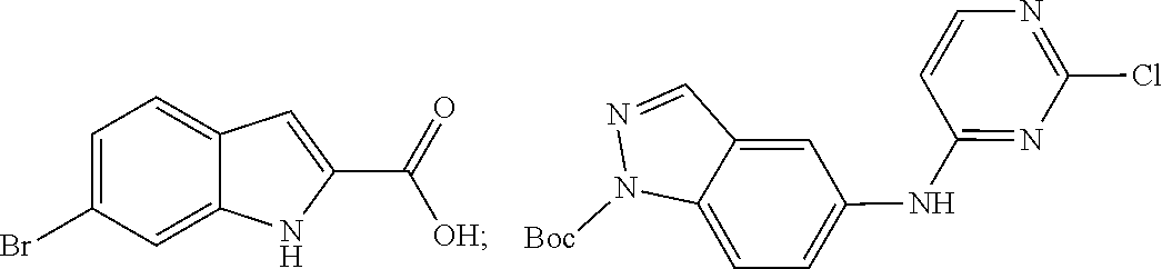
C1(Br)=CC=C2C=C(C(=O)[OH])NC2=C1.C1(Cl)=NC=CC(NC2=CC=C3C(=C2)C=NN3[Boc])=N1
